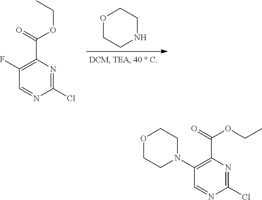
C1COCCN1.C1=NC(Cl)=NC(C(=O)OCC)=C1F.C1=NC(Cl)=NC(C(=O)OCC)=C1N1CCOCC1
